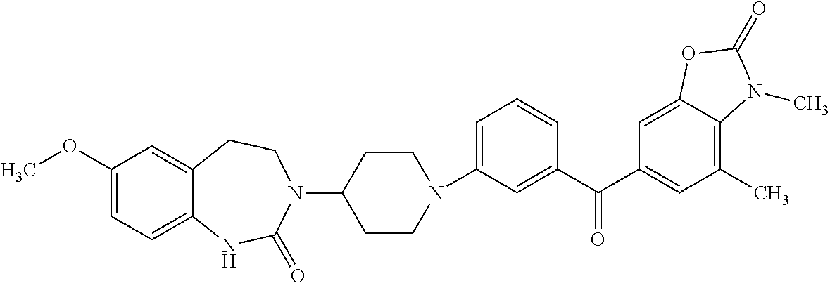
N1(C2=CC=CC(C(C3=CC(C)=C4C(=C3)OC(=O)N4C)=O)=C2)CCC(N2CCC3=CC(OC)=CC=C3NC2=O)CC1
